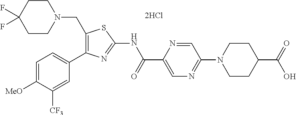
C1(CN2CCC(F)(F)CC2)=C(C2=CC=C([MeO])C([CF3])=C2)N=C(NC(C2=CN=C(N3CCC(C(=O)O)CC3)C=N2)=O)S1
